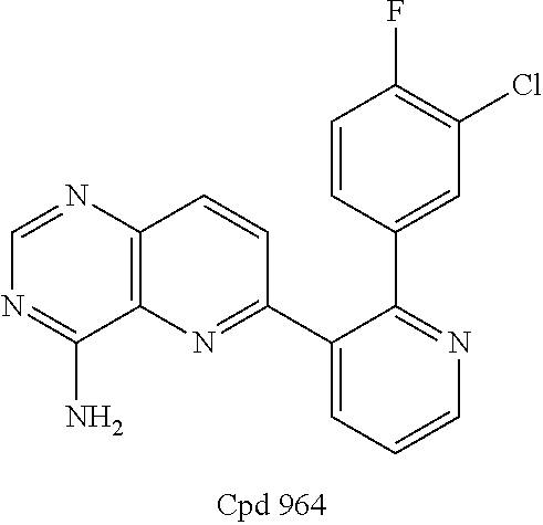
C1=NC2=C(C(N)=N1)N=C(C1=CC=CN=C1C1=CC(Cl)=C(F)C=C1)C=C2
